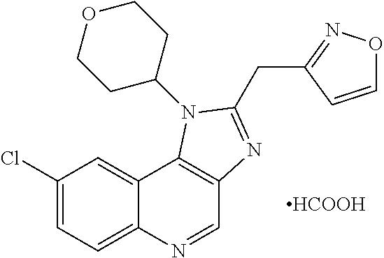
C1(Cl)=CC=C2C(=C1)C1=C(C=N2)N=C(CC2=NOC=C2)N1C1CCOCC1.[HCOOH]
